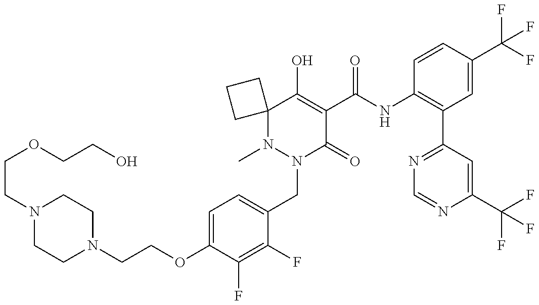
N1(C)N(CC2=CC=C(OCCN3CCN(CCOCCO)CC3)C(F)=C2F)C(=O)C(C(NC2=C(C3=NC=NC(C(F)(F)F)=C3)C=C(C(F)(F)F)C=C2)=O)=C(O)C12CCC2
